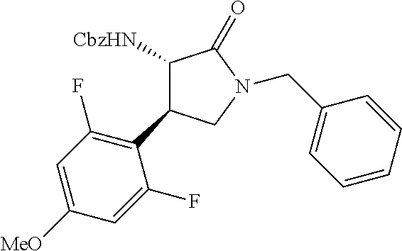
C1(C2=C(F)C=C([MeO])C=C2F)C([CbzHN])C(=O)N(CC2=CC=CC=C2)C1
